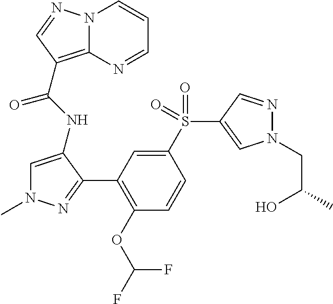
N12C(=C(C(NC3=CN(C)N=C3C3=C(OC(F)F)C=CC(S(C4=CN(CC(O)C)N=C4)(=O)=O)=C3)=O)C=N1)N=CC=C2
